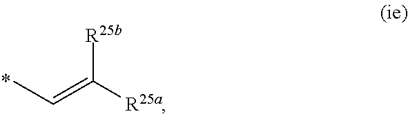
CC=C([R25a])[R25b]
